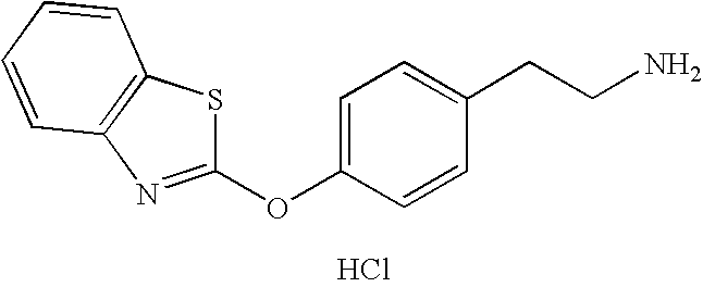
Cl.O(C1=CC=C(CCN)C=C1)C1=NC2=C(S1)C=CC=C2
